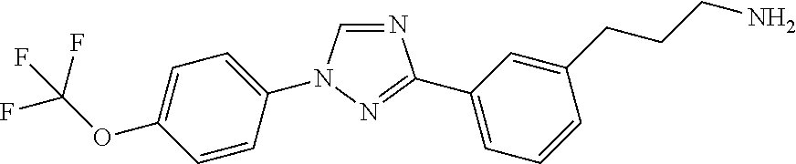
N1=CN(C2=CC=C(OC(F)(F)F)C=C2)N=C1C1=CC=CC(CCCN)=C1
